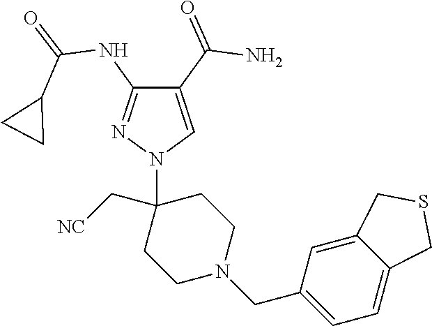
C1(C(=O)N)=CN(C2(C[NC])CCN(CC3=CC=C4C(=C3)CSC4)CC2)N=C1NC(=O)C1CC1
